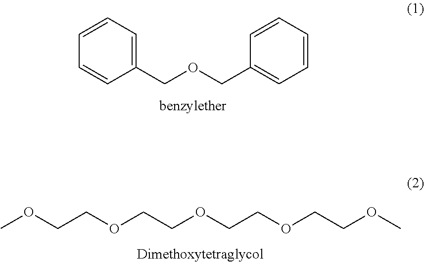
C1=CC(COCC2=CC=CC=C2)=CC=C1.COCCOCCOCCOCCOC
